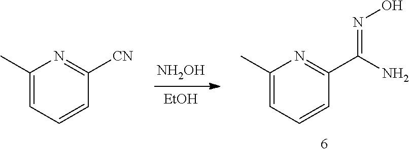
C1(C)=CC=CC([CN])=N1.[NH2OH].[EtOH].C1(C)=CC=CC(C(N)=NO)=N1
